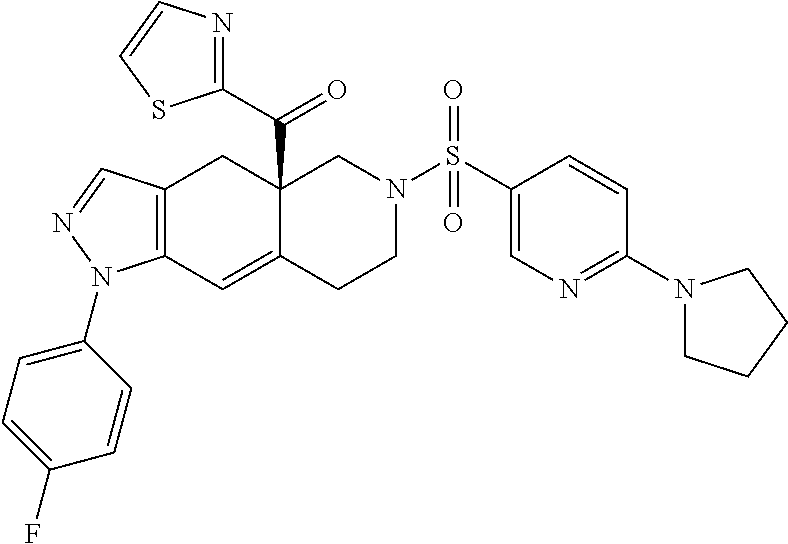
C12(C(C3=NC=CS3)=O)C(=CC3=C(C1)C=NN3C1=CC=C(F)C=C1)CCN(S(C1=CN=C(N3CCCC3)C=C1)(=O)=O)C2
